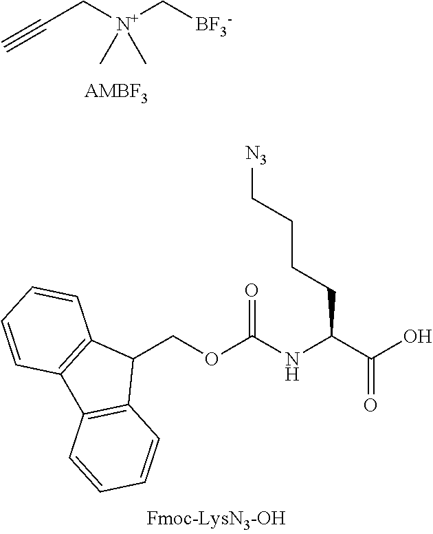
C#CC[N+](C[BF3-])(C)C.C1(COC(NC(C(O)=O)CCCC[N3])=O)C2=C(C3=C1C=CC=C3)C=CC=C2
